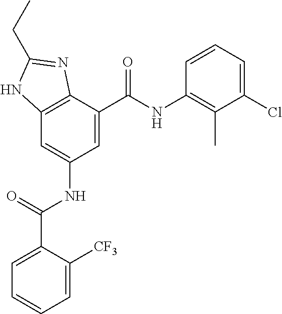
C12=C(C(C(=O)NC3=C(C)C(Cl)=CC=C3)=CC(NC(=O)C3=CC=CC=C3[CF3])=C1)N=C(CC)N2
